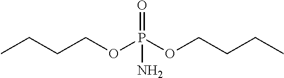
CCCCOP(OCCCC)(=O)N
